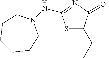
S1C(C(C)C)C(=O)N=C1NN1CCCCCC1
